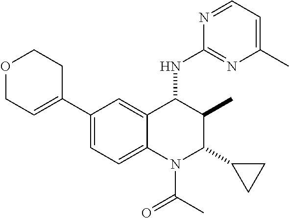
C1(C2=CCOCC2)=CC=C2C(=C1)C(NC1=NC(C)=CC=N1)C(C)C(C1CC1)N2C(C)=O
